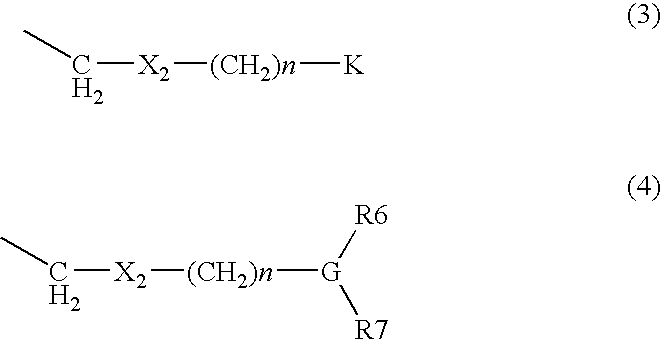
C([X2][(CH2)n][K])C.C([X2][(CH2)n][G]([R7])[R6])C
